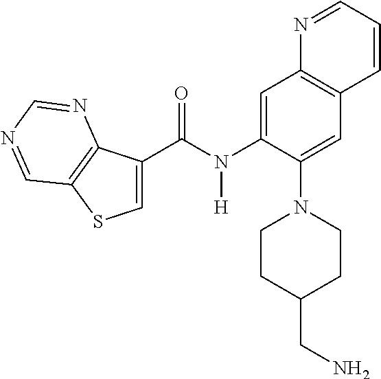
C12=C(C=C(N(C(C3=CSC4=C3N=CN=C4)=O)[H])C(N3CCC(CN)CC3)=C1)N=CC=C2
